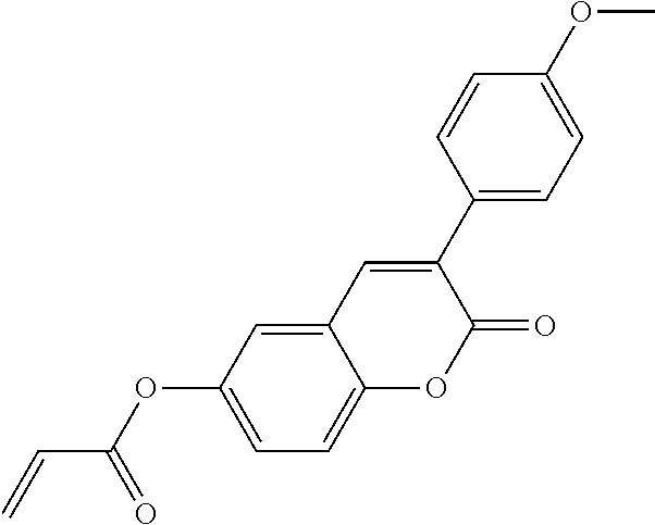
C1=C(OC(C=C)=O)C=C2C(=C1)OC(=O)C(C1=CC=C(OC)C=C1)=C2
